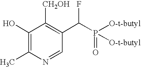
C1(O)=C(C)N=CC(C(F)P(=O)([O-t-butyl])[O-t-butyl])=C1[CH2OH]
